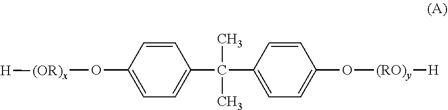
C1(O[(OR)x][H])=CC=C(C(C)(C)C2=CC=C(O[(RO)y][H])C=C2)C=C1
